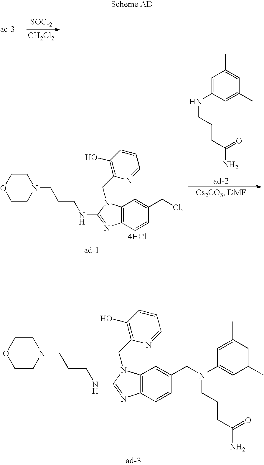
[SOCl2].[CH2Cl2].C12=C(C=C(CN(C3=CC(C)=CC(C)=C3)CCCC(N)=O)C=C1)N(CC1=C(O)C=CC=N1)C(NCCCN1CCOCC1)=N2.C1=C(NCCCC(N)=O)C=C(C)C=C1C.C12=C(C=C(CCl)C=C1)N(CC1=C(O)C=CC=N1)C(NCCCN1CCOCC1)=N2.[4HCl]
